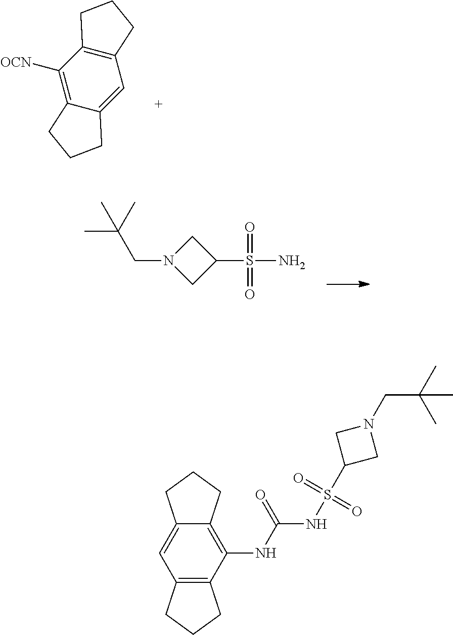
C1=C2C(=C([OCN])C3=C1CCC3)CCC2.C(N1CC(S(=O)(=O)N)C1)C(C)(C)C.C12=C(NC(=O)NS(=O)(=O)C3CN(CC(C)(C)C)C3)C3=C(C=C1CCC2)CCC3
